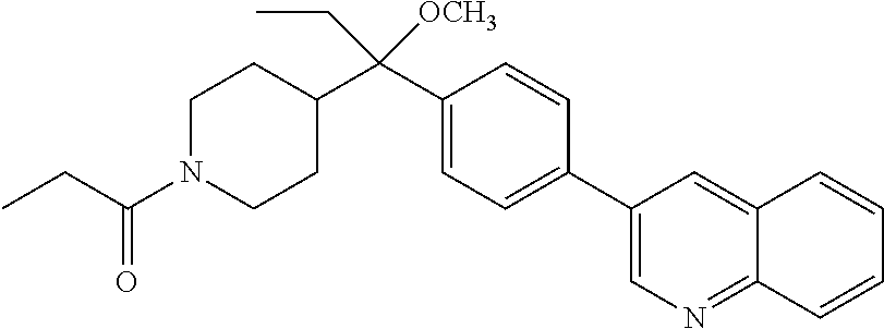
C1(C(C2CCN(C(CC)=O)CC2)([OCH3])CC)=CC=C(C2=CN=C3C(=C2)C=CC=C3)C=C1
